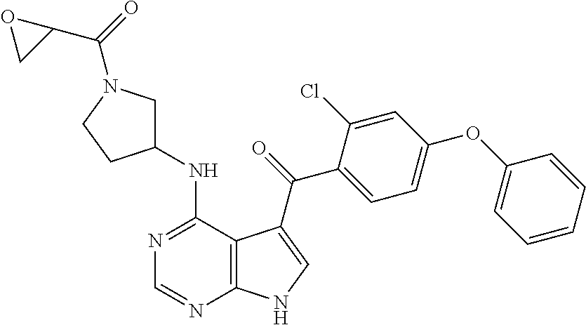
N1=C(NC2CN(C(=O)C3OC3)CC2)C2=C(N=C1)NC=C2C(=O)C1=CC=C(OC2=CC=CC=C2)C=C1Cl
